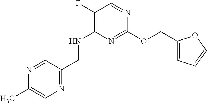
N1=C(OCC2=CC=CO2)N=CC(F)=C1NCC1=NC=C(C)N=C1
